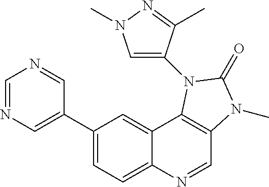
C1=NC=C(C2=CC=C3C(=C2)C2=C(C=N3)N(C)C(=O)N2C2=CN(C)N=C2C)C=N1
